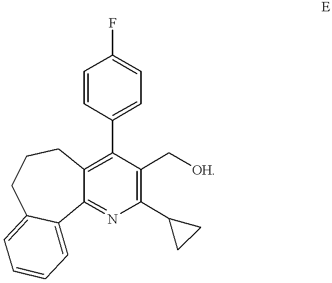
C1(C2=CC=C(F)C=C2)=C2C(=NC(C3CC3)=C1C[OH])C1=CC=CC=C1CCC2
